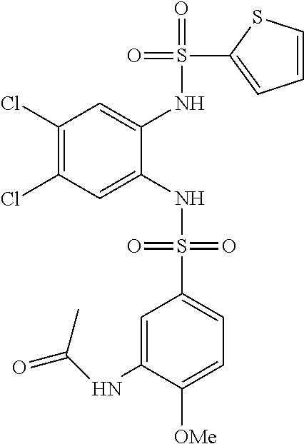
C1(Cl)=C(Cl)C=C(NS(=O)(=O)C2=CC=C([OMe])C(NC(=O)C)=C2)C(NS(=O)(C2=CC=CS2)=O)=C1
